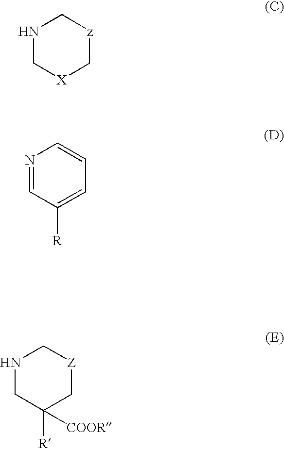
N1C[X]C[z]C1.N1=CC([R])=CC=C1.N1CC([R])([COOR])C[Z]C1
